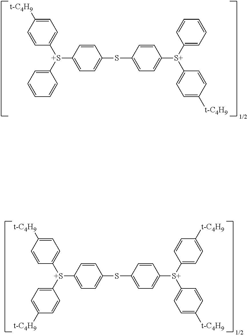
C1=CC([S+](C2=CC=C([t-C4H9])C=C2)C2=CC=CC=C2)=CC=C1SC1=CC=C([S+](C2=CC=CC=C2)C2=CC=C([t-C4H9])C=C2)C=C1.C1=CC([S+](C2=CC=C([t-C4H9])C=C2)C2=CC=C([t-C4H9])C=C2)=CC=C1SC1=CC=C([S+](C2=CC=C([t-C4H9])C=C2)C2=CC=C([t-C4H9])C=C2)C=C1
